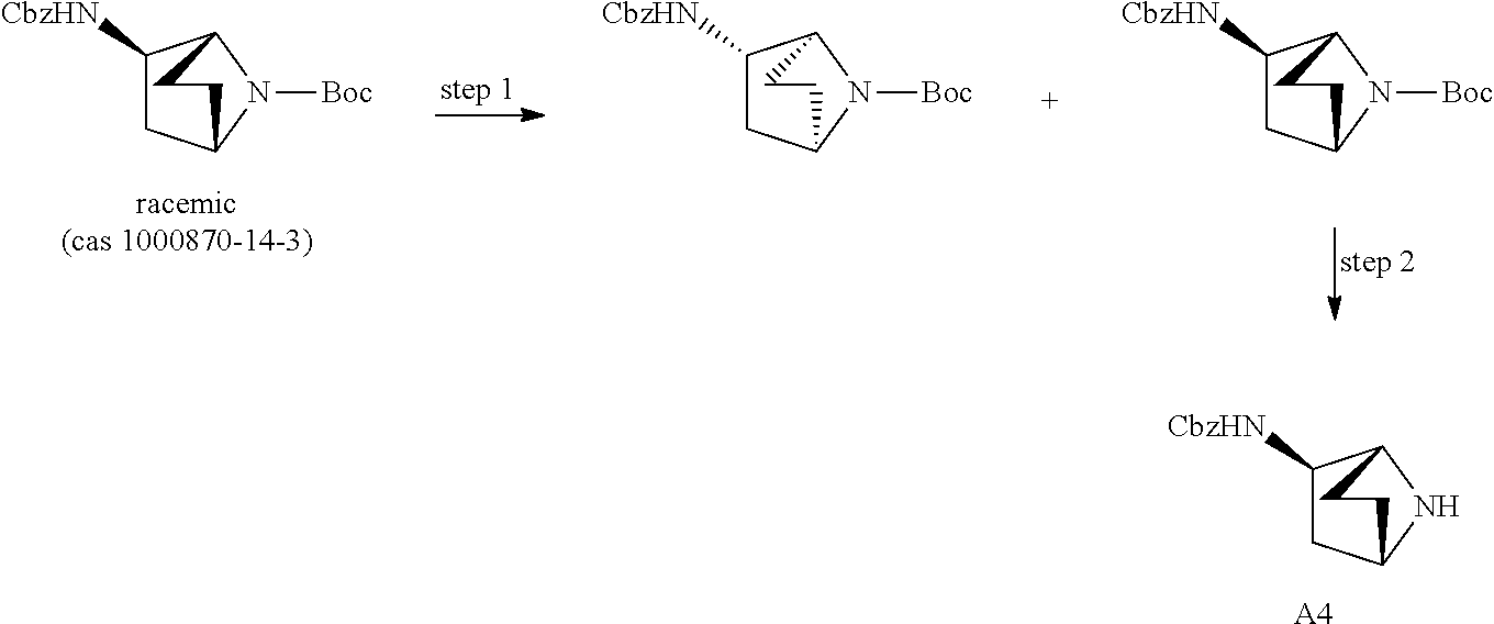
C1([CbzHN])CC2NC1CC2.[A4].C1([CbzHN])CC2N([Boc])C1CC2.C1([CbzHN])CC2N([Boc])C1CC2.C1([CbzHN])CC2N([Boc])C1CC2
